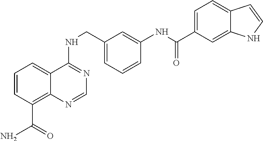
C1=CC(C(N)=O)=C2C(=C1)C(NCC1=CC=CC(NC(C3=CC=C4C(=C3)NC=C4)=O)=C1)=NC=N2
